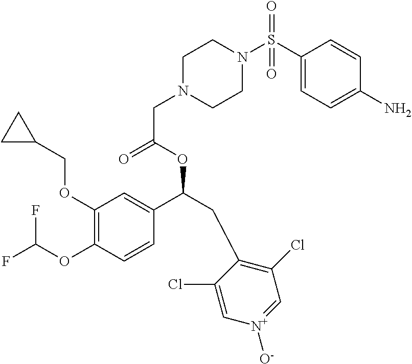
C1(OCC2CC2)=C(OC(F)F)C=CC(C(CC2=C(Cl)C=[N+]([O-])C=C2Cl)OC(=O)CN2CCN(S(C3=CC=C(N)C=C3)(=O)=O)CC2)=C1
